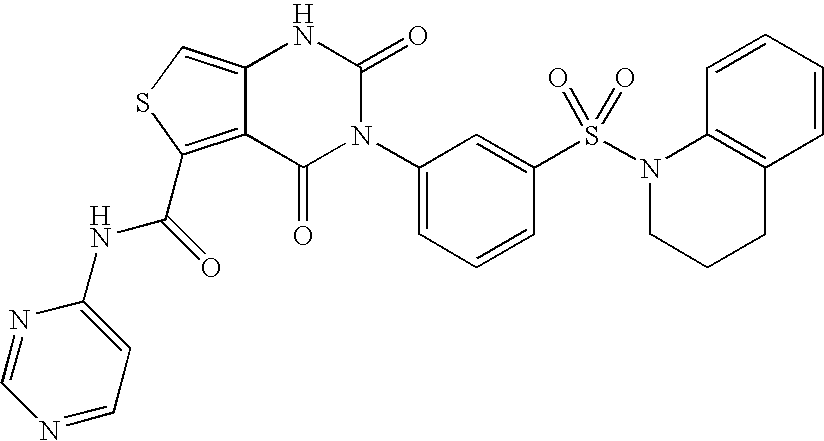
C12=CSC(C(=O)NC3=CC=NC=N3)=C1C(=O)N(C1=CC=CC(S(N3CCCC4=C3C=CC=C4)(=O)=O)=C1)C(=O)N2
